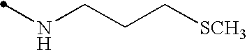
N(CCC[SCH3])C
